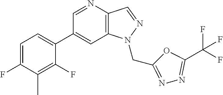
C1(C2=CC=C(F)C(C)=C2F)=CC2=C(C=NN2CC2=NN=C(C(F)(F)F)O2)N=C1
